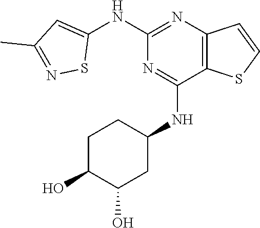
C1(NC2=CC(C)=NS2)=NC2=C(C(NC3CCC(O)C(O)C3)=N1)SC=C2
